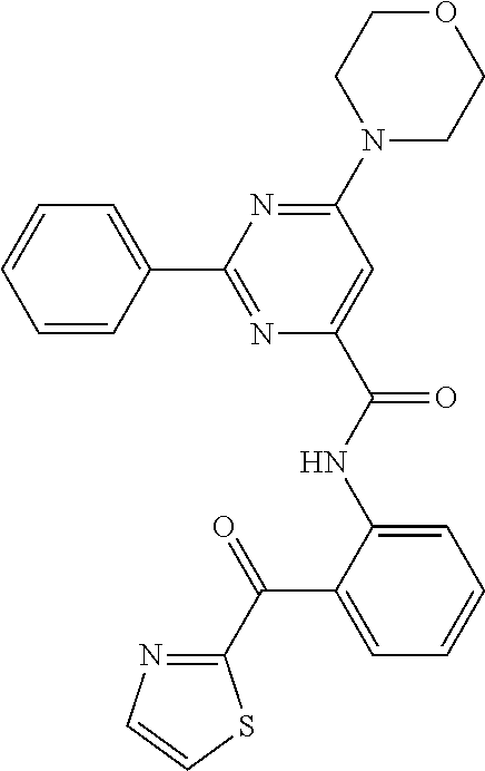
C1=CC(C2=NC(C(=O)NC3=CC=CC=C3C(=O)C3=NC=CS3)=CC(N3CCOCC3)=N2)=CC=C1
